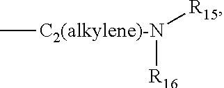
[C2(alkylene)-N]([R16])([R15])C
